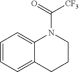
C1=CC=C2C(=C1)N(C(=O)[CF3])CCC2
